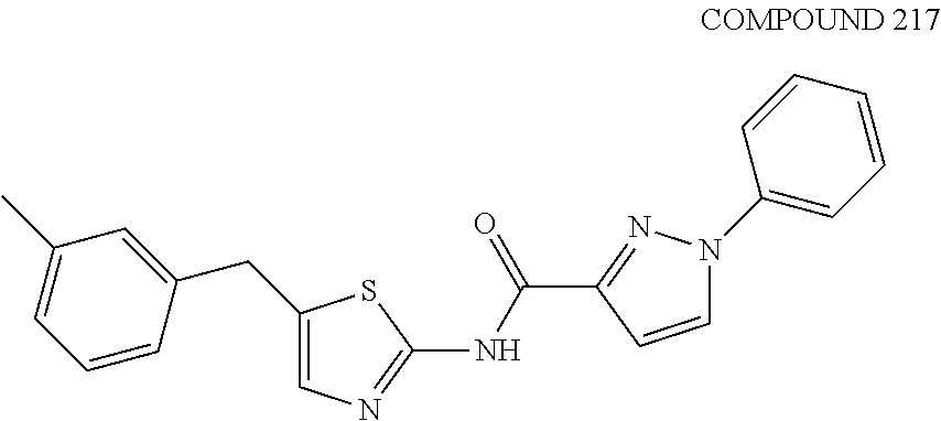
C1(CC2=CC(C)=CC=C2)=CN=C(NC(C2=NN(C3=CC=CC=C3)C=C2)=O)S1
